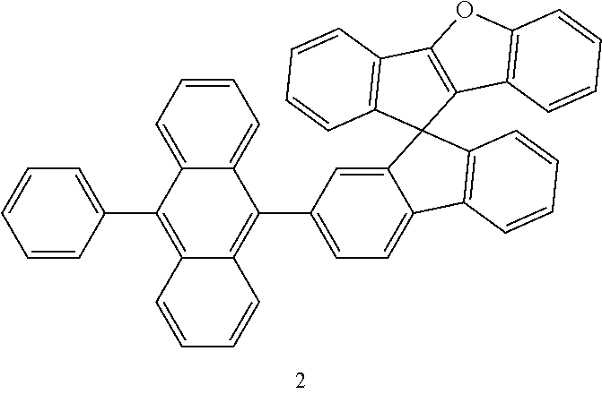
C1=CC(C2=C3C(=C(C4=CC=C5C(=C4)C4(C6=C5C=CC=C6)C5=C(C6=C4C=CC=C6)OC4=C5C=CC=C4)C4=CC=CC=C24)C=CC=C3)=CC=C1
